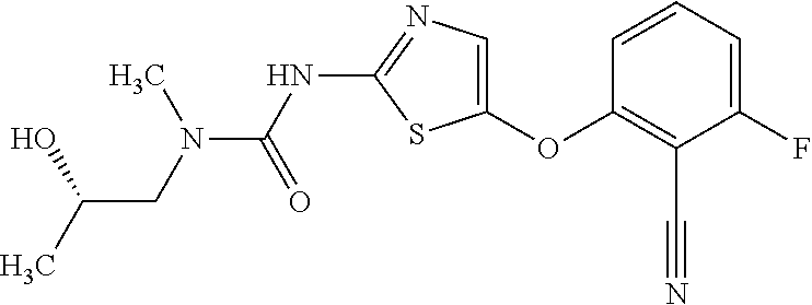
O(C1=CN=C(NC(=O)N(C)CC(O)C)S1)C1=C(C#N)C(F)=CC=C1
